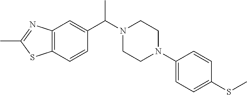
CC(N1CCN(C2=CC=C(SC)C=C2)CC1)C1=CC2=C(C=C1)SC(C)=N2
